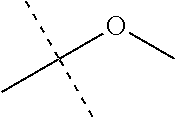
O(C)C(C)(C)C
